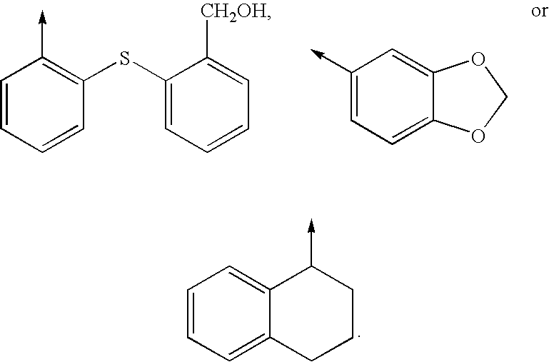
C1=CC=CC(SC2=CC=CC=C2[CH2OH])=C1->C.C1(->C)=CC=C2C(=C1)OCO2.C1=CC=C2C(=C1)C(->C)CCC2
